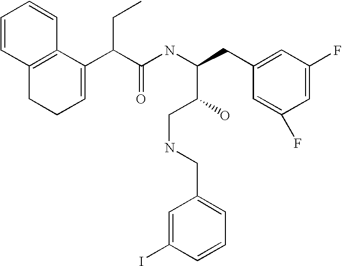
C1=CC2=C(C=C1)C(C(C(NC(CC1=CC(F)=CC(F)=C1)C(CNCC1=CC=CC(I)=C1)O)=O)CC)=CCC2
